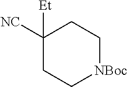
C1([NC])([Et])CC[NBoc]CC1
